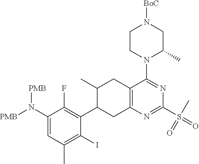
C1(N([PMB])[PMB])=CC(C)=C(I)C(C2CC3=C(CC2C)C(N2C(C)CN([BoC])CC2)=NC(S(=O)(C)=O)=N3)=C1F
